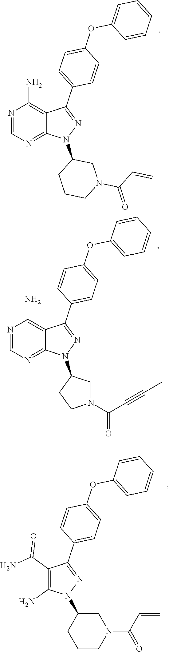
N1=CN=C2C(=C1N)C(C1=CC=C(OC3=CC=CC=C3)C=C1)=NN2C1CCCN(C(C=C)=O)C1.N1=CN=C2C(=C1N)C(C1=CC=C(OC3=CC=CC=C3)C=C1)=NN2C1CCN(C(C#CC)=O)C1.C1(N)=C(C(N)=O)C(C2=CC=C(OC3=CC=CC=C3)C=C2)=NN1C1CCCN(C(C=C)=O)C1
